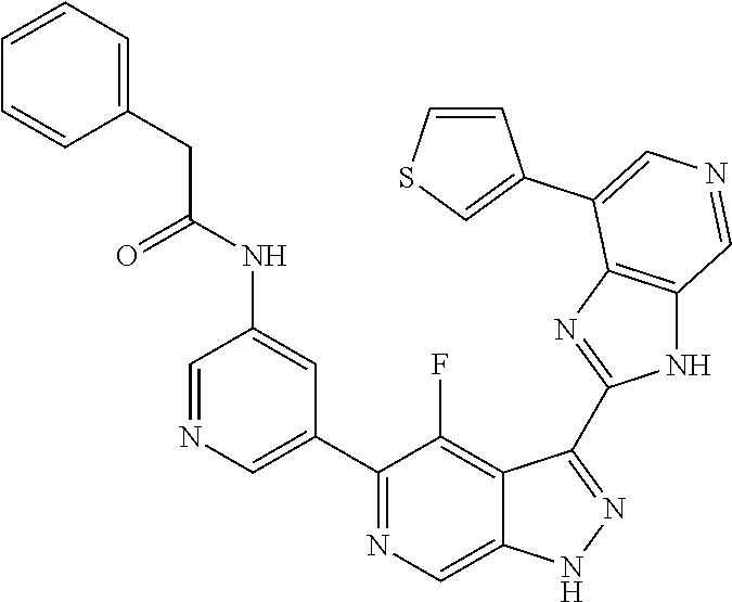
C1(C2=CN=CC(NC(=O)CC3=CC=CC=C3)=C2)=NC=C2C(=C1F)C(C1=NC3=C(N1)C=NC=C3C1=CSC=C1)=NN2
